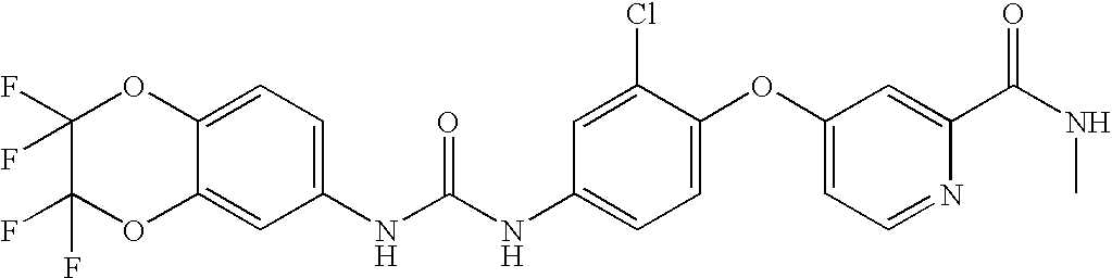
C12=CC(NC(NC3=CC=C(OC4=CC=NC(C(NC)=O)=C4)C(Cl)=C3)=O)=CC=C1OC(F)(F)C(F)(F)O2
